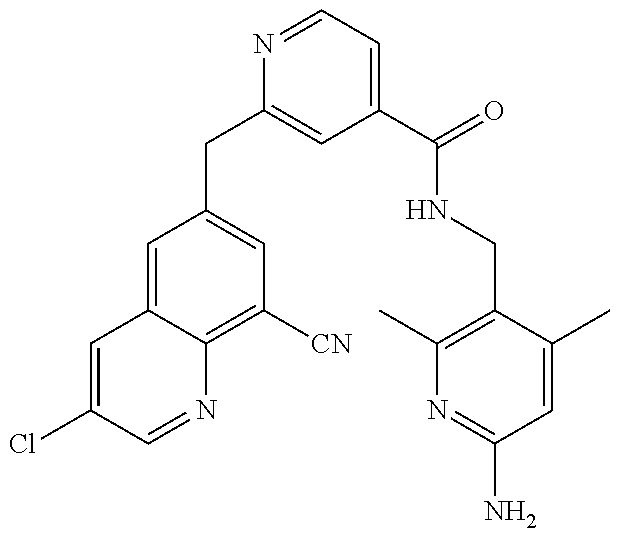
C1(CC2=CC(C(=O)NCC3=C(C)N=C(N)C=C3C)=CC=N2)=CC([CN])=C2C(=C1)C=C(Cl)C=N2
